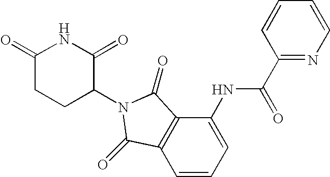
C1(NC(C2=NC=CC=C2)=O)=CC=CC2=C1C(=O)N(C1C(=O)NC(=O)CC1)C2=O
